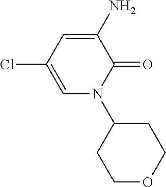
C1=C(Cl)C=C(N)C(=O)N1C1CCOCC1
